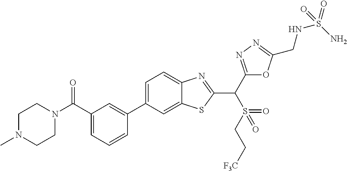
C1=CC=C(C(N2CCN(C)CC2)=O)C=C1C1=CC=C2C(=C1)SC(C(C1=NN=C(CNS(=O)(N)=O)O1)S(CC[F3C])(=O)=O)=N2
